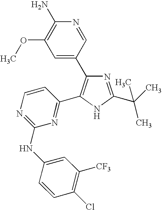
C1=C(C2=C(C3=NC(NC4=CC([CF3])=C(Cl)C=C4)=NC=C3)NC(C(C)(C)C)=N2)C=NC(N)=C1OC
